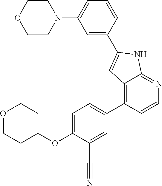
O(C1=CC=C(C2=C3C(=NC=C2)NC(C2=CC(N4CCOCC4)=CC=C2)=C3)C=C1C#N)C1CCOCC1
